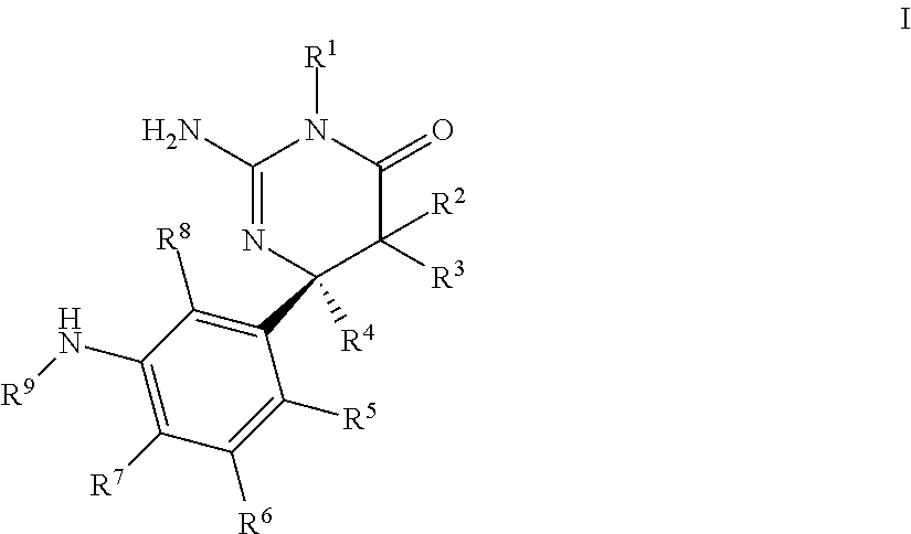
C1(N)=NC(C2=C([R8])C(N[R9])=C([R7])C([R6])=C2[R5])([R4])C([R3])([R2])C(=O)N1[R1]
